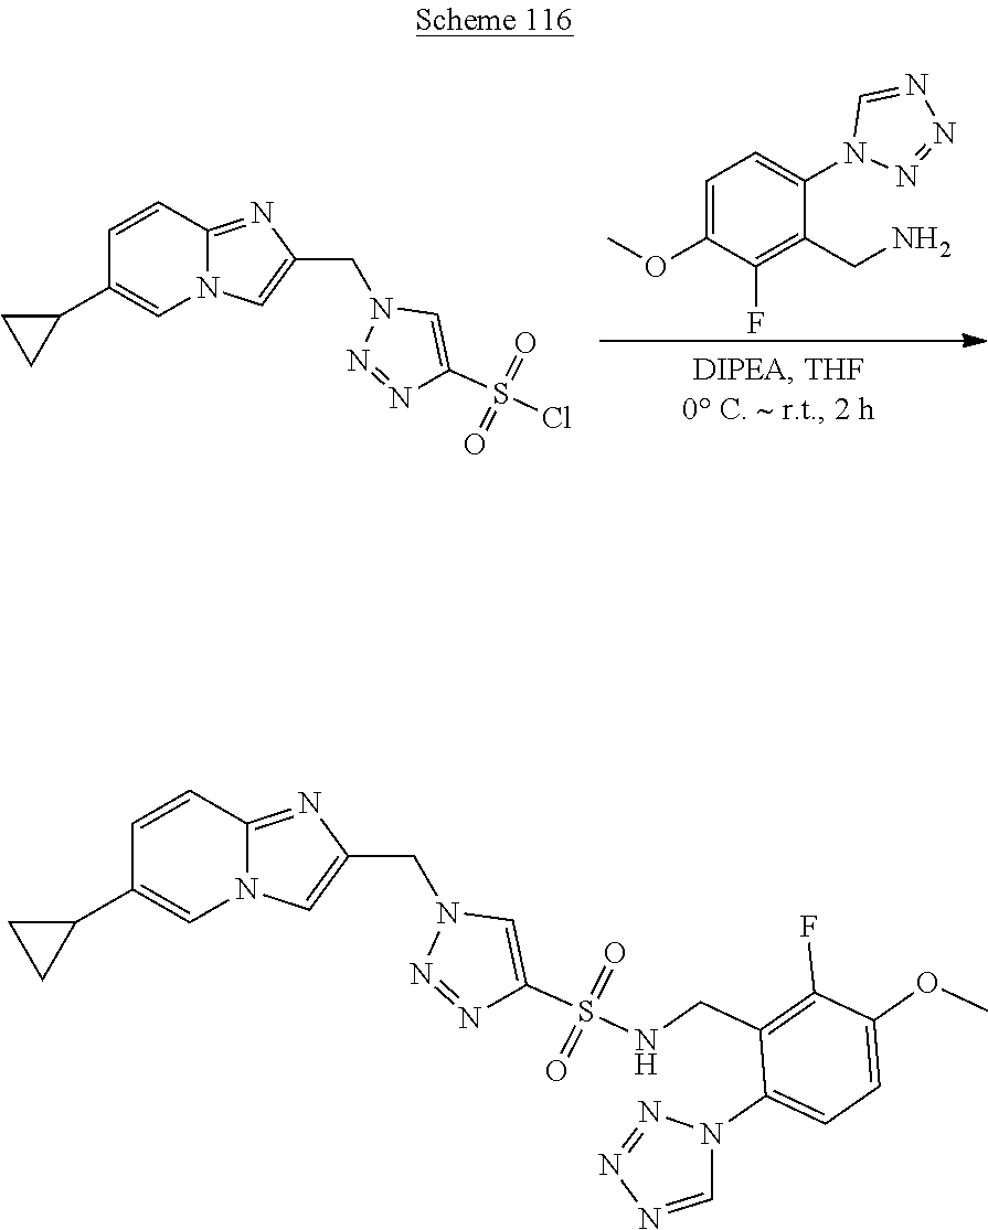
C1=C(OC)C(F)=C(CN)C(N2N=NN=C2)=C1.C1=CC2=NC(CN3N=NC(S(Cl)(=O)=O)=C3)=CN2C=C1C1CC1.C1=CC2=NC(CN3N=NC(S(NCC4=C(F)C(OC)=CC=C4N4N=NN=C4)(=O)=O)=C3)=CN2C=C1C1CC1
